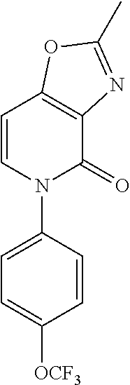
C1=CN(C2=CC=C([OCF3])C=C2)C(=O)C2=C1OC(C)=N2
